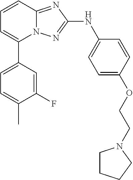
C1=CC2=NC(NC3=CC=C(OCCN4CCCC4)C=C3)=NN2C(C2=CC=C(C)C(F)=C2)=C1
